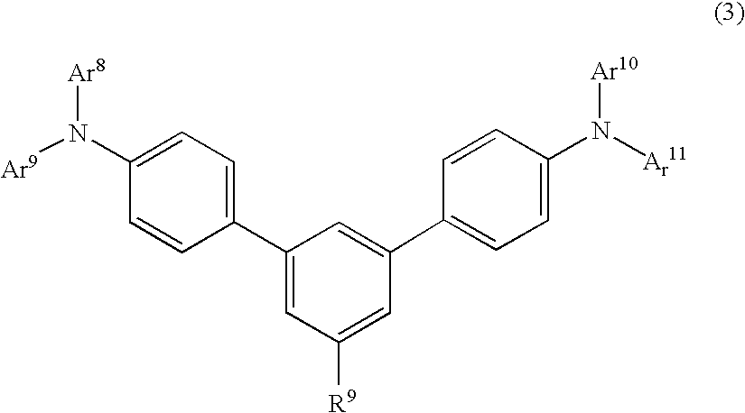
C1(C2=CC([R9])=CC(C3=CC=C(N([Ar10])[Ar11])C=C3)=C2)=CC=C(N([Ar9])[Ar8])C=C1
